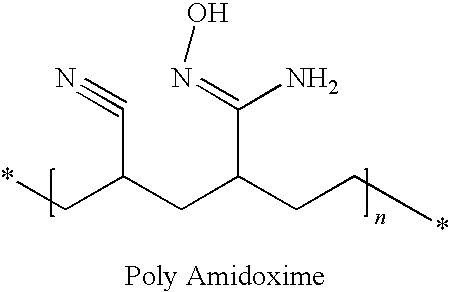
*CC(CC(CC*)C(=NO)N)C#N
